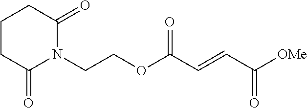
C(COC(C=CC([OMe])=O)=O)N1C(=O)CCCC1=O
